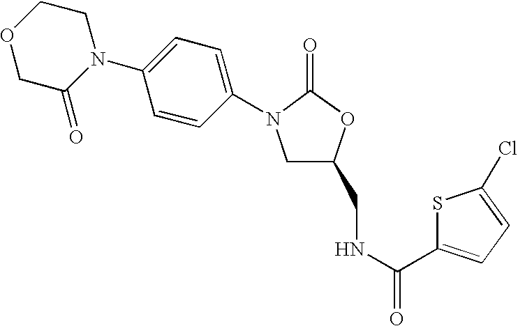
S1C(C(NCC2CN(C3=CC=C(N4CCOCC4=O)C=C3)C(=O)O2)=O)=CC=C1Cl
